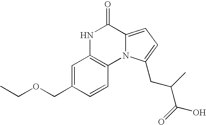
N1C2=C(N3C(=CC=C3CC(C(O)=O)C)C1=O)C=CC(COCC)=C2
